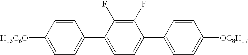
C1=CC([H13C6O])=CC=C1C1=CC=C(C2=CC=C([OC8H17])C=C2)C(F)=C1F
